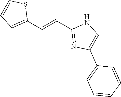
C1(C=CC2=NC(C3=CC=CC=C3)=CN2)=CC=CS1
